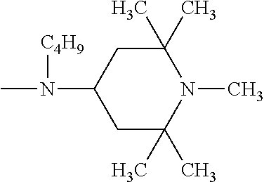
C1(C)(C)CC(N([C4H9])C)CC(C)(C)N1C
